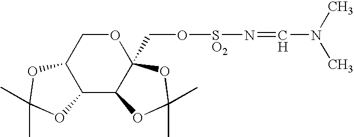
C12C(C3C(CO[SO2]N=CN(C)C)(OC1)OC(C)(C)O3)OC(C)(C)O2
